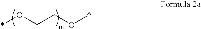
*OCCO*
